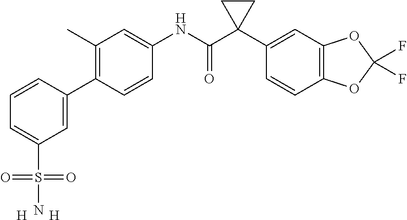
C1=CC(C2=CC(S(=O)(=O)N)=CC=C2)=C(C)C=C1NC(C1(C2=CC3=C(C=C2)OC(F)(F)O3)CC1)=O.[H].[H]
